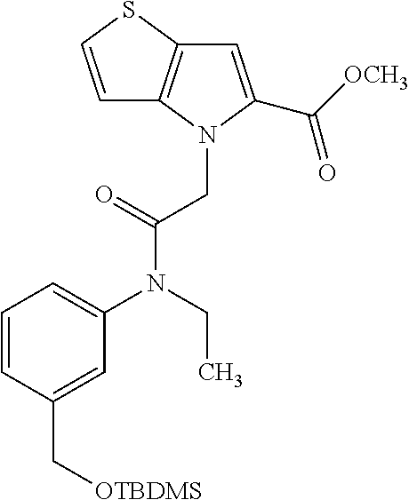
C1=CC(C[OTBDMS])=CC(N(CC)C(CN2C(C([OCH3])=O)=CC3=C2C=CS3)=O)=C1
